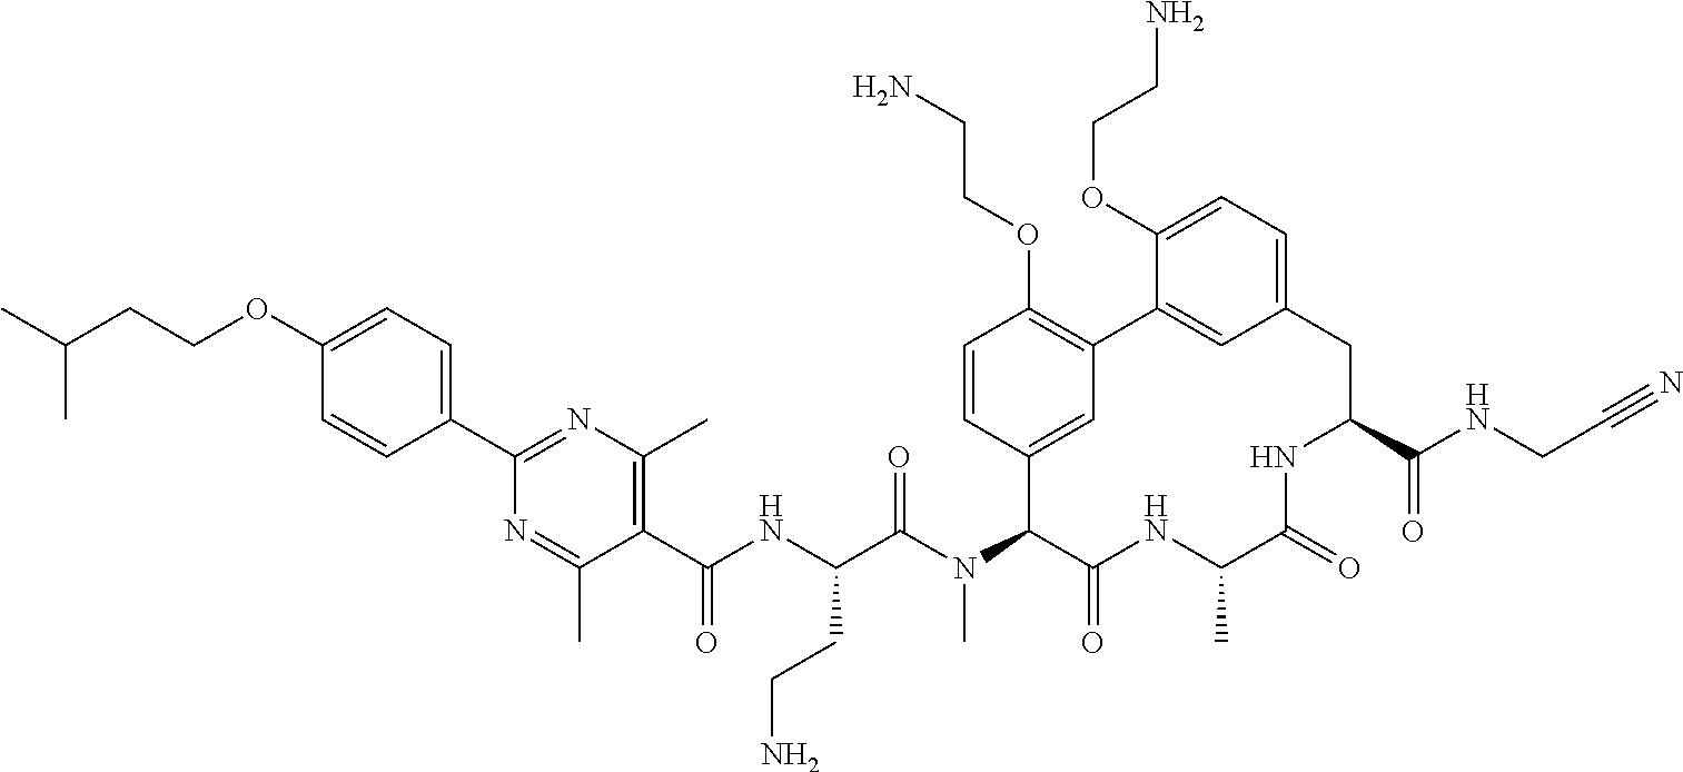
C1(C(NC(C(N(C2C(=O)NC(C)C(=O)NC(C(NCC#N)=O)CC3=CC=C(OCCN)C(=C3)C3=C(OCCN)C=CC2=C3)C)=O)CCN)=O)=C(C)N=C(C2=CC=C(OCCC(C)C)C=C2)N=C1C
